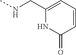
N(CC1=CC=CC(=O)N1)C
